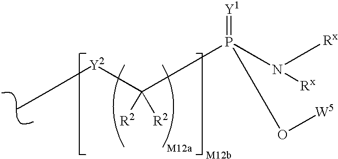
[Y2](C([R2])([R2])P(N([Rx])[Rx])(=[Y1])O[W5])CC
